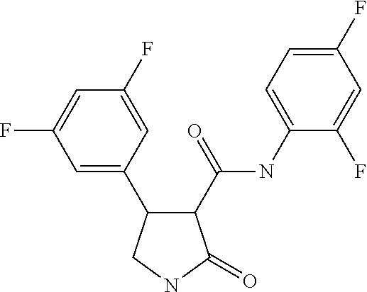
C1=C(F)C=C(C2C(C(=O)NC3=CC=C(F)C=C3F)C(=O)NC2)C=C1F
